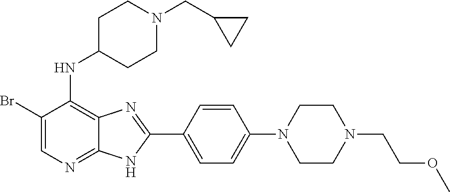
BrC1=CN=C2C(=C1NC1CCN(CC3CC3)CC1)N=C(C1=CC=C(N3CCN(CCOC)CC3)C=C1)N2
